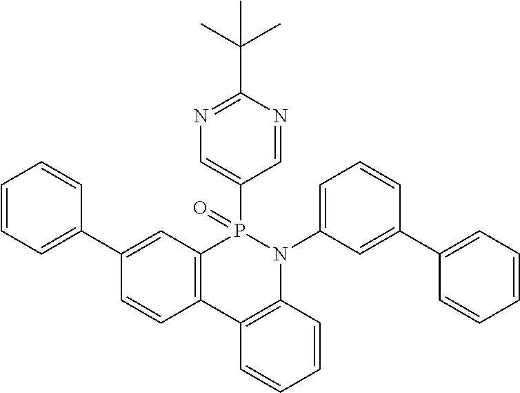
C12=C(C3=C(N(C4=CC=CC(C5=CC=CC=C5)=C4)P1(C1=CN=C(C(C)(C)C)N=C1)=O)C=CC=C3)C=CC(C1=CC=CC=C1)=C2
